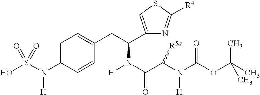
C1=C(N(S(O)(=O)=O)[H])C=CC(CC(C2=CSC([R4])=N2)N(C(C(N(C(OC(C)(C)C)=O)[H])[R5a])=O)[H])=C1
